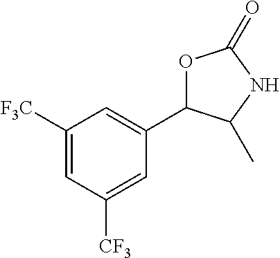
O1C(C2=CC([F3C])=CC([CF3])=C2)C(C)NC1=O
